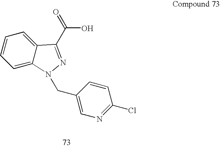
C(=O)(O)C1=NN(CC2=CN=C(Cl)C=C2)C2=CC=CC=C21
